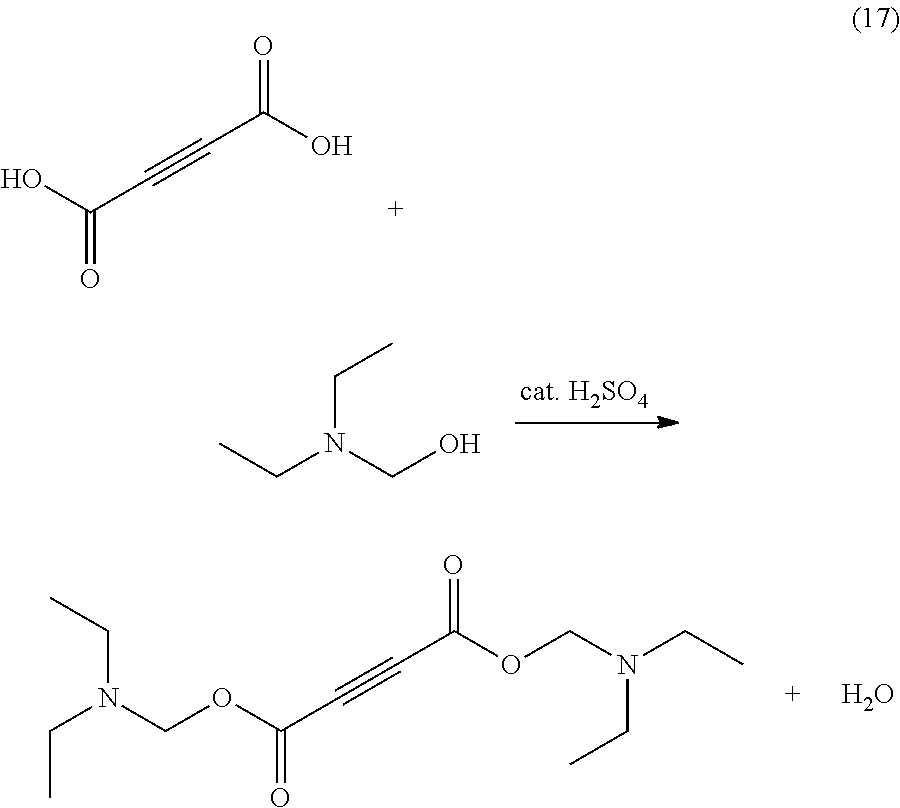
C(C#CC(O)=O)(O)=O.C(N(CO)CC)C.O.C(C#CC(OCN(CC)CC)=O)(OCN(CC)CC)=O
